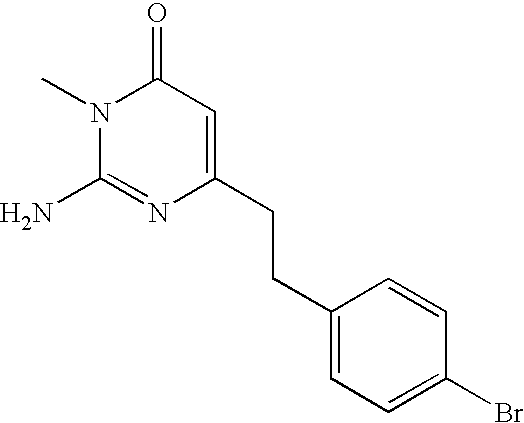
N1(C)C(N)=NC(CCC2=CC=C(Br)C=C2)=CC1=O
